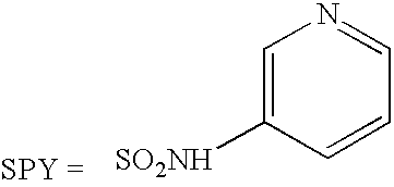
C1=C([SO2NH])C=CC=N1
